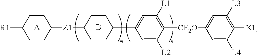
[A].C1CC([Z1]C2CCC(C3=CC([L1])=C([CF2O]C4=CC([L3])=C([X1])C([L4])=C4)C([L2])=C3)CC2)CCC1[R1].B
